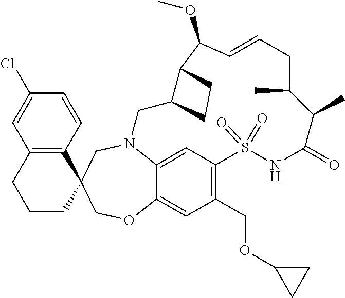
N12C3=CC(=C(COC4CC4)C=C3OCC3(C4=C(C=C(Cl)C=C4)CCC3)C1)S(=O)(=O)NC(=O)C(C)C(C)CC=CC(OC)C1C(C2)CC1
